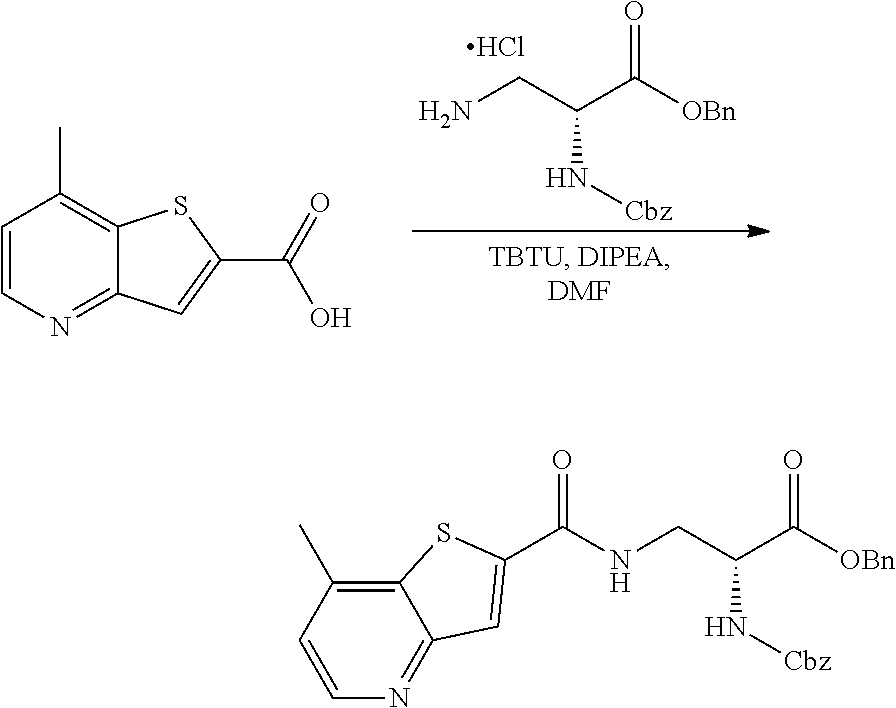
C1(C)=C2SC(C(=O)O)=CC2=NC=C1.NCC(C(=O)[OBn])N[Cbz].Cl.C1(C)=C2SC(C(=O)NCC(C(=O)[OBn])N[Cbz])=CC2=NC=C1
